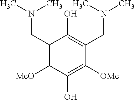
C1(CN(C)C)=C([MeO])C(O)=C([OMe])C(CN(C)C)=C1O
